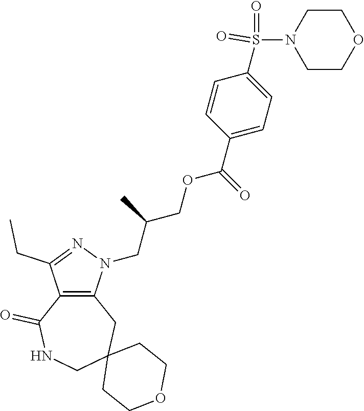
C12=C(N(CC(COC(C3=CC=C(S(=O)(=O)N4CCOCC4)C=C3)=O)C)N=C1CC)CC1(CNC2=O)CCOCC1
